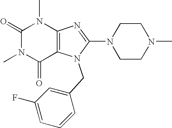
C1(=O)N(C)C(=O)C2=C(N1C)N=C(N1CCN(C)CC1)N2CC1=CC(F)=CC=C1
